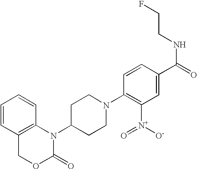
C1=CC2=C(C=C1)N(C1CCN(C3=C([N+](=O)[O-])C=C(C(=O)NCCF)C=C3)CC1)C(=O)OC2
